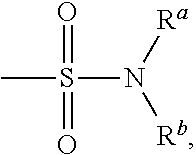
CS(=O)(=O)N([Ra])[Rb]
